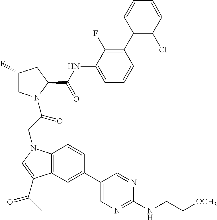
C1(C2=CC3=C(C=C2)N(CC(=O)N2CC(F)CC2C(NC2=CC=CC(C4=C(Cl)C=CC=C4)=C2F)=O)C=C3C(C)=O)=CN=C(NCC[OCH3])N=C1
